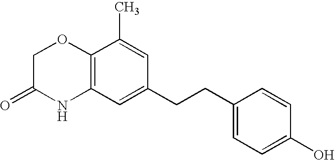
C12=C(C=C(CCC3=CC=C(O)C=C3)C=C1C)NC(=O)CO2
